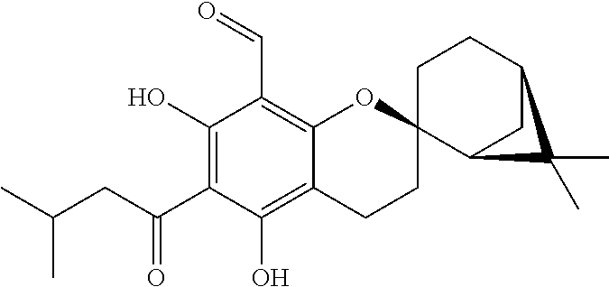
C1(O)=C(C(=O)CC(C)C)C(O)=C2C(=C1C=O)OC1(CC2)C2CC(CC1)C2(C)C
